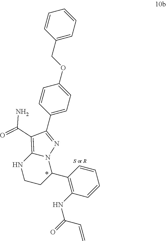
C1=CC(COC2=CC=C(C3=NN4C(=C3C(=O)N)NCCC4C3=C(NC(=O)C=C)C=CC=C3)C=C2)=CC=C1
